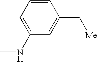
C1=CC=C(NC)C=C1C[Me]
